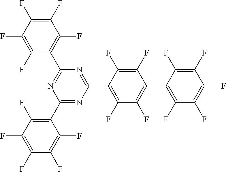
C1(F)=C(F)C(F)=C(F)C(C2=NC(C3=C(F)C(F)=C(F)C(F)=C3F)=NC(C3=C(F)C(F)=C(C4=C(F)C(F)=C(F)C(F)=C4F)C(F)=C3F)=N2)=C1F
